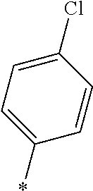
C1=CC(Cl)=CC=C1*
